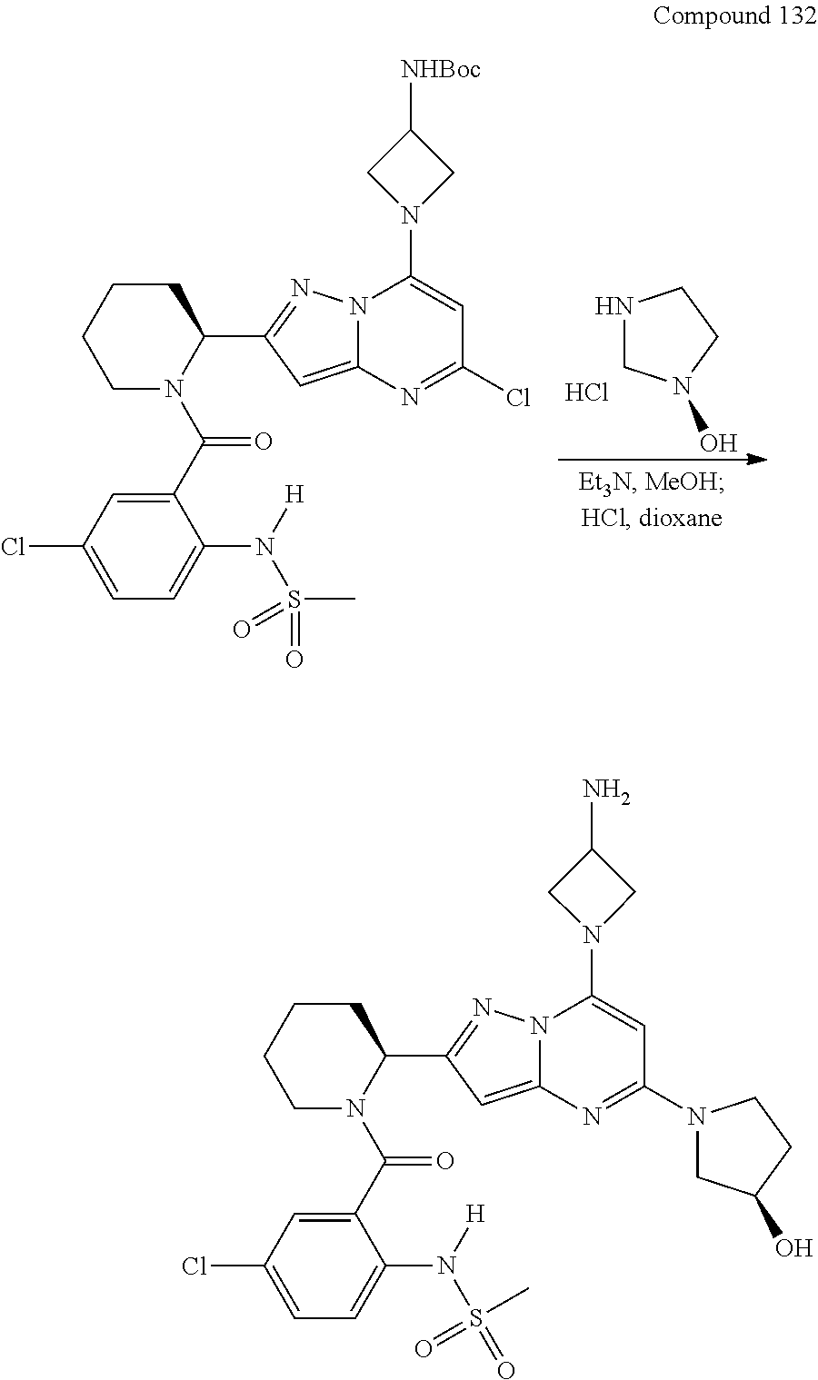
N12C(=CC(C3N(C(C4=CC(Cl)=CC=C4N([H])S(C)(=O)=O)=O)CCCC3)=N1)N=C(Cl)C=C2N1CC([NHBoc])C1.Cl.N1CN(O)CC1.N12C(=CC(C3N(C(C4=CC(Cl)=CC=C4N([H])S(C)(=O)=O)=O)CCCC3)=N1)N=C(N1CC(O)CC1)C=C2N1CC(N)C1
